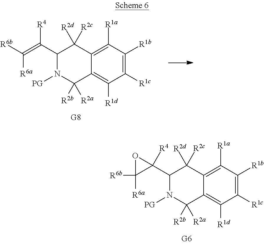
C1([R1c])=C([R1b])C([R1a])=C2C(=C1[R1d])C([R2b])([R2a])N([PG])C(C(=C([R6b])[R6a])[R4])C2([R2d])[R2c].C1([R1c])=C([R1b])C([R1a])=C2C(=C1[R1d])C([R2b])([R2a])N([PG])C(C1([R4])C([R6b])([R6a])O1)C2([R2d])[R2c]
